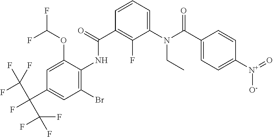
C1=CC=C(N(C(C2=CC=C([N+](=O)[O-])C=C2)=O)CC)C(F)=C1C(=O)NC1=C(Br)C=C(C(C(F)(F)F)(C(F)(F)F)F)C=C1OC(F)F
